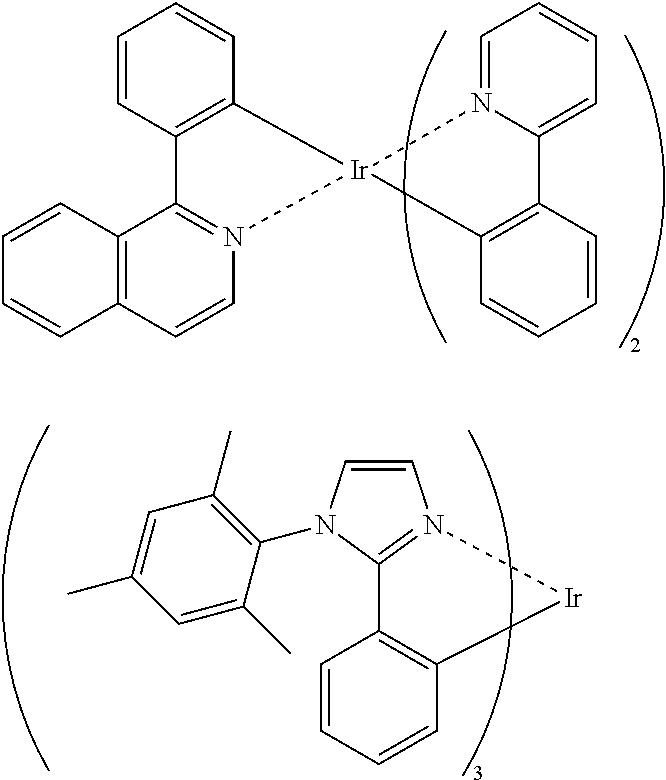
C1=CC2=C(C=C1)[Ir]1(N3=C2C2=C(C=C3)C=CC=C2)C2=C(C=CC=C2)C2=CC=CC=N12.C1=CC=CC2=C1C1=N(C=CN1C1=C(C)C=C(C)C=C1C)[Ir]2
